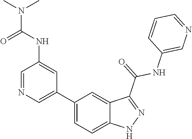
C1(C2=CN=CC(NC(N(C)C)=O)=C2)=CC=C2C(=C1)C(C(NC1=CN=CC=C1)=O)=NN2
